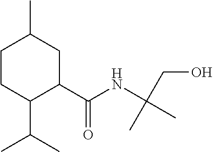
C1CC(C(C)C)C(C(=O)NC(C)(CO)C)CC1C
